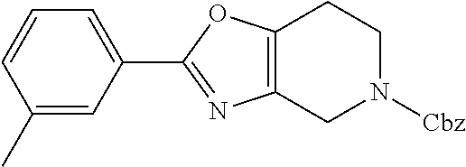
C1(C)=CC(C2=NC3=C(O2)CCN([Cbz])C3)=CC=C1
